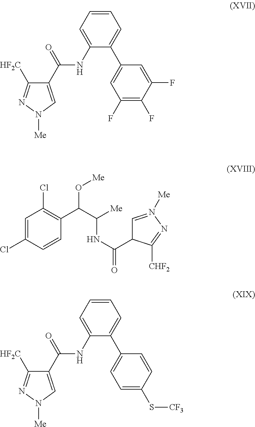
C1(C(NC2=CC=CC=C2C2=CC(F)=C(F)C(F)=C2)=O)=CN([Me])N=C1[HF2C].C1(C(NC2=CC=CC=C2C2=CC=C(S[CF3])C=C2)=O)=CN([Me])N=C1[HF2C].C1=C(Cl)C=CC(C(C([Me])NC(=O)C2C=N([Me])N=C2[CHF2])O[Me])=C1Cl
